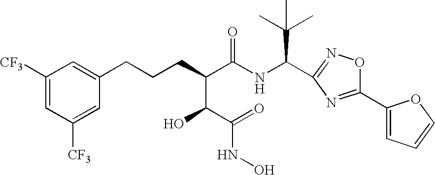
C(C(C(NC(C(C)(C)C)C1=NOC(C2=CC=CO2)=N1)=O)C(O)C(=O)NO)CCC1=CC([CF3])=CC([CF3])=C1
